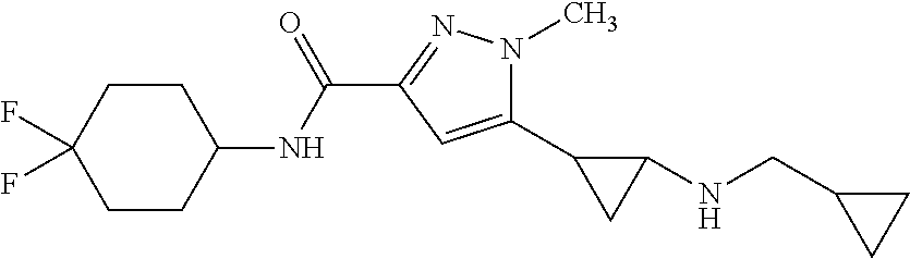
C1(C2CC2NCC2CC2)=CC(C(NC2CCC(F)(F)CC2)=O)=NN1C
